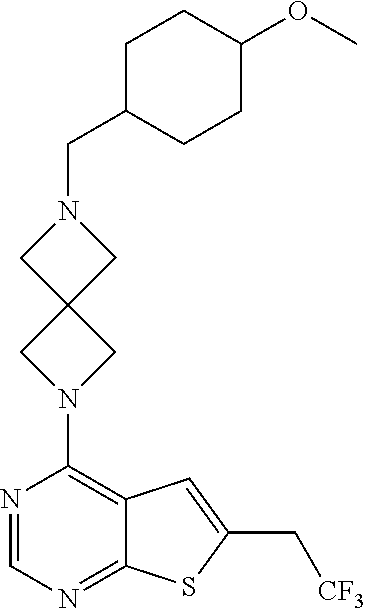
N1=CN=C2C(=C1N1CC3(C1)CN(CC1CCC(OC)CC1)C3)C=C(C[CF3])S2
